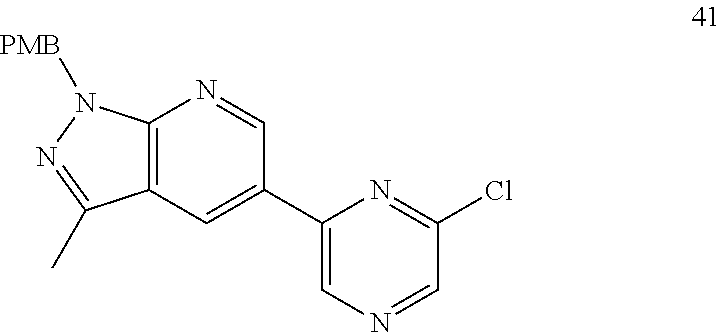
C12=C(C=C(C3=CN=CC(Cl)=N3)C=N1)C(C)=NN2[PMB]
